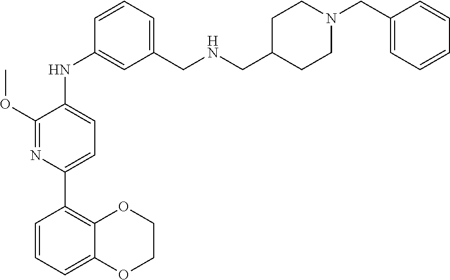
C1(NC2=CC(CNCC3CCN(CC4=CC=CC=C4)CC3)=CC=C2)=CC=C(C2=C3OCCOC3=CC=C2)N=C1OC
